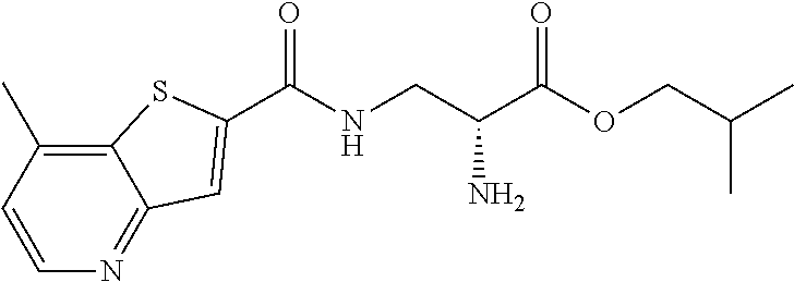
C1=CC(C)=C2C(=N1)C=C(C(NCC(C(OCC(C)C)=O)N)=O)S2
